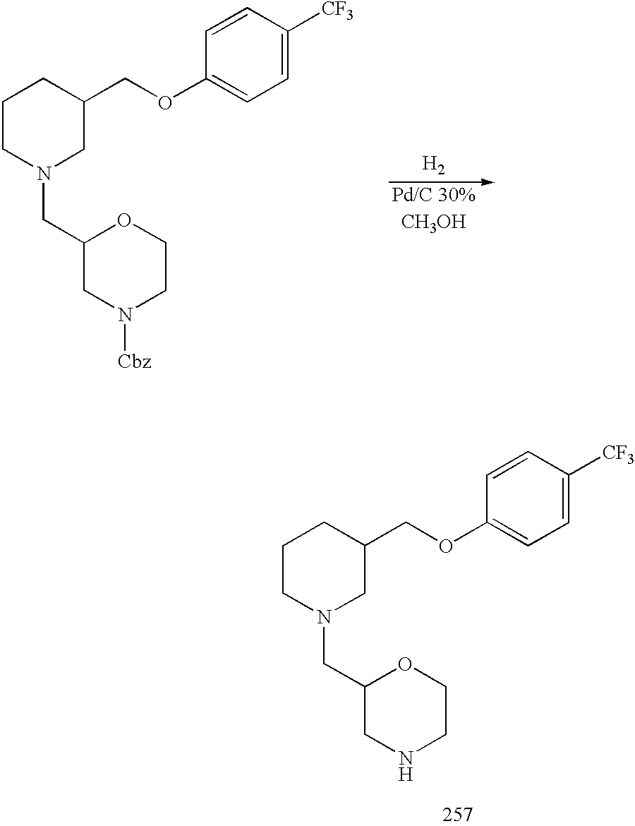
[Pd/C 30%].C1CN(CC2CN([Cbz])CCO2)CC(COC2=CC=C([CF3])C=C2)C1.[H2].[CH3OH].C1CN(CC2CNCCO2)CC(COC2=CC=C([CF3])C=C2)C1
